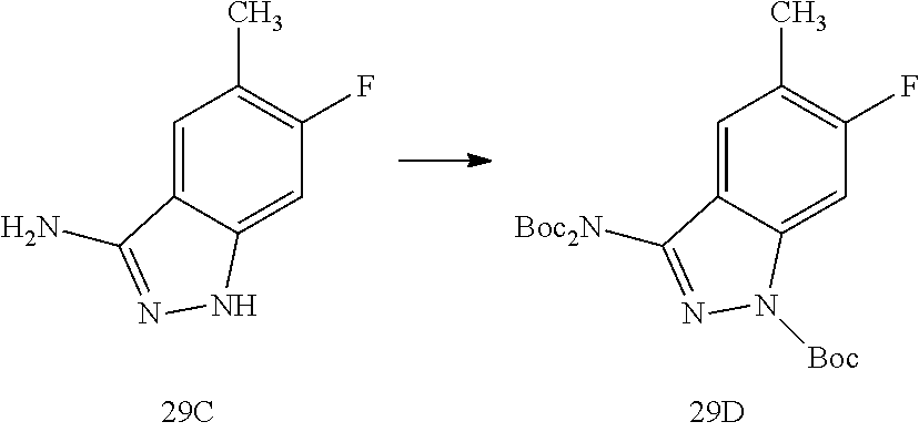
C1=C2C(=CC(F)=C1C)N([Boc])N=C2[Boc2N].C1=C2C(=CC(F)=C1C)NN=C2N
